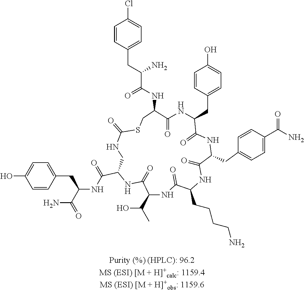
C1=CC(CC(C(NC2CSC(=O)NCC(C(NC(CC3=CC=C(O)C=C3)C(N)=O)=O)NC(=O)C(C(O)C)NC(=O)C(CCCCN)NC(=O)C(CC3=CC=C(C(=O)N)C=C3)NC(=O)C(CC3=CC=C(O)C=C3)NC2=O)=O)N)=CC=C1Cl
